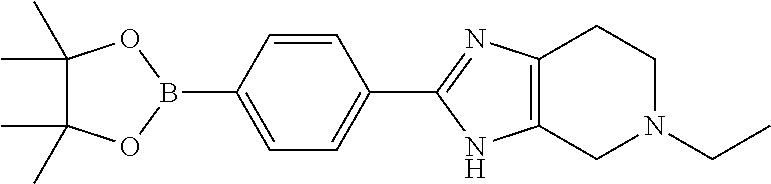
C1(C)(C)C(C)(C)OB(C2=CC=C(C3=NC4=C(N3)CN(CC)CC4)C=C2)O1
